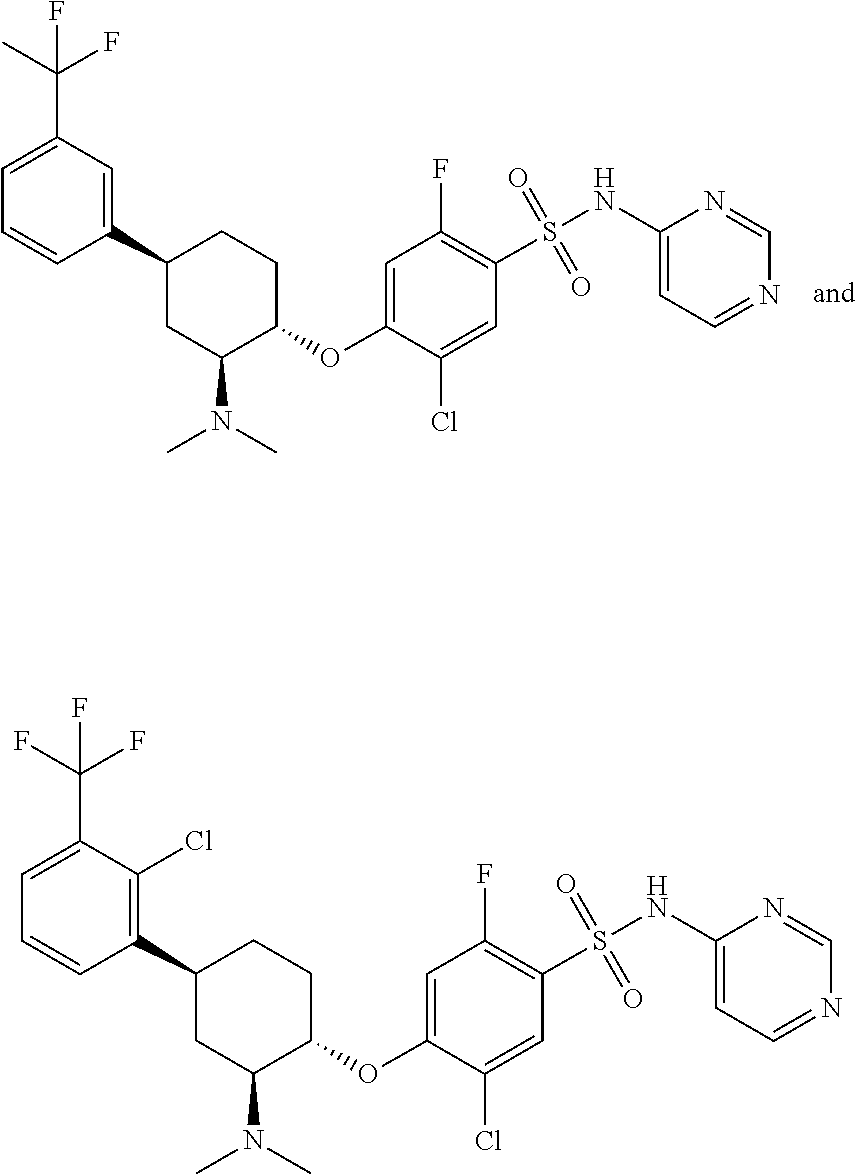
C1=CC(C2CC(N(C)C)C(OC3=CC(F)=C(S(=O)(=O)NC4=CC=NC=N4)C=C3Cl)CC2)=CC(C(F)(C)F)=C1.C1=CC(C2CC(N(C)C)C(OC3=CC(F)=C(S(=O)(=O)NC4=CC=NC=N4)C=C3Cl)CC2)=C(Cl)C(C(F)(F)F)=C1
